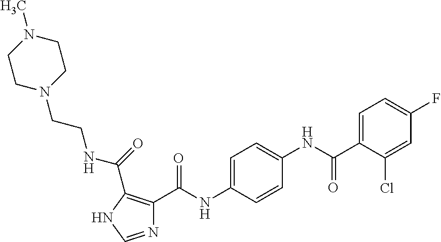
N1=CNC(C(=O)NCCN2CCN(C)CC2)=C1C(NC1=CC=C(NC(C2=CC=C(F)C=C2Cl)=O)C=C1)=O
